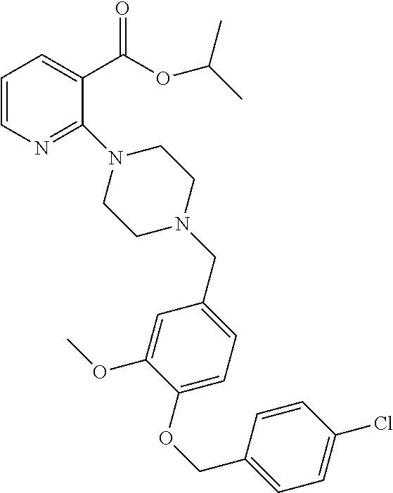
C1=CN=C(N2CCN(CC3=CC=C(OCC4=CC=C(Cl)C=C4)C(OC)=C3)CC2)C(C(=O)OC(C)C)=C1
